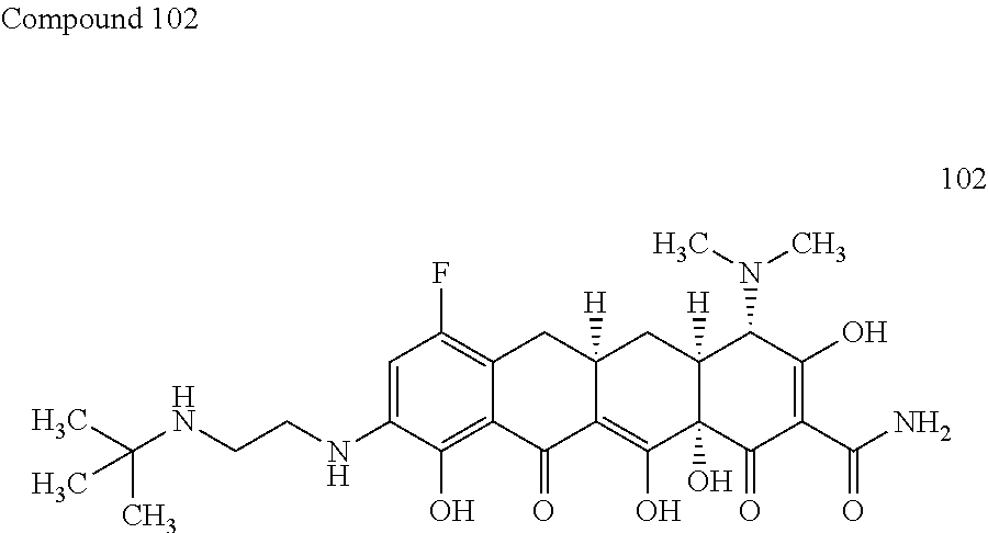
C1=C(NCCNC(C)(C)C)C(O)=C2C(=C1F)CC1([H])C(=C(O)C3(O)C([H])(C1)C(N(C)C)C(O)=C(C(N)=O)C3=O)C2=O
